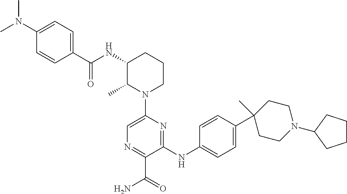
C1(N(C)C)=CC=C(C(NC2C(C)N(C3=CN=C(C(=O)N)C(NC4=CC=C(C5(C)CCN(C6CCCC6)CC5)C=C4)=N3)CCC2)=O)C=C1
